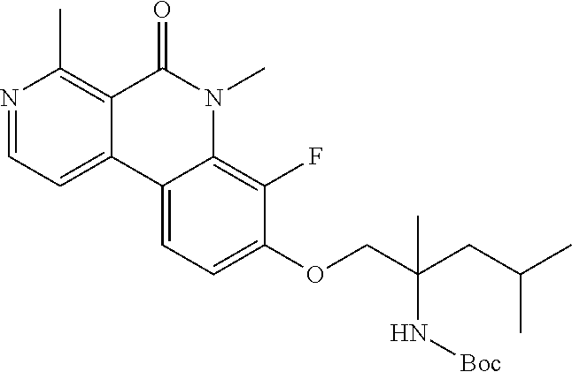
N1=CC=C2C(=C1C)C(=O)N(C)C1=C(F)C(OCC(CC(C)C)(N[Boc])C)=CC=C21
